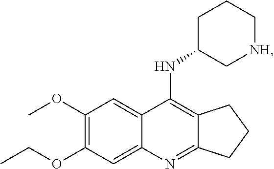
C12=C(NC3C[NH]CCC3)C3=CC(OC)=C(OCC)C=C3N=C1CCC2
